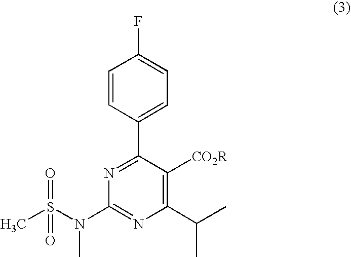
C1=CC(C2=NC(N(C)S(=O)(C)=O)=NC(C(C)C)=C2[CO2R])=CC=C1F
